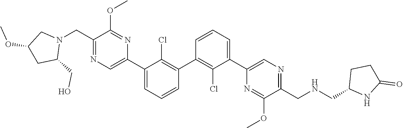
C1(C2=C(Cl)C(C3=CN=C(CN4CC(OC)CC4CO)C(OC)=N3)=CC=C2)=C(Cl)C(C2=CN=C(CNCC3NC(=O)CC3)C(OC)=N2)=CC=C1
